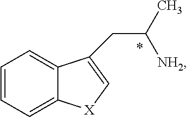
C1=CC=C2C(=C1)C(CC(C)[NH2])=C[X]2
